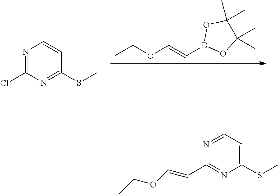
CCOC=CB1OC(C)(C)C(C)(C)O1.N1=C(Cl)N=C(SC)C=C1.CCOC=CC1=NC(SC)=CC=N1
